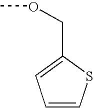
C1=CSC(COC)=C1
